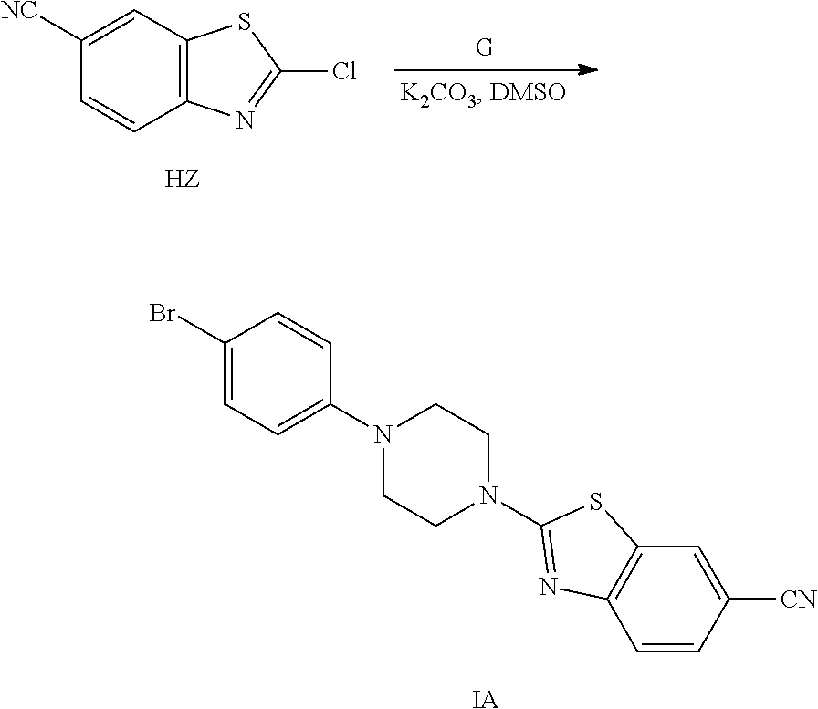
C1(Br)=CC=C(N2CCN(C3=NC4=C(C=C([CN])C=C4)S3)CC2)C=C1.[IA].C1([NC])=CC2=C(C=C1)N=C(Cl)S2.[HZ]
